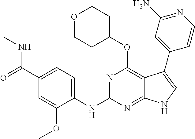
N(C1=NC(OC2CCOCC2)=C2C(=N1)NC=C2C1=CC(N)=NC=C1)C1=CC=C(C(=O)NC)C=C1OC
